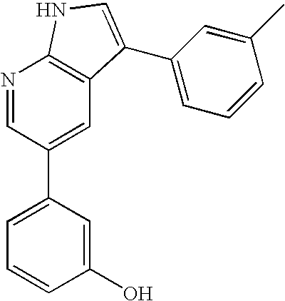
N1=CC(C2=CC=CC(O)=C2)=CC2=C1NC=C2C1=CC=CC(C)=C1
